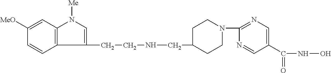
C1CN(C2=NC=C(C(=O)NO)C=N2)CCC1CNCCC1=CN([Me])C2=C1C=CC([MeO])=C2
